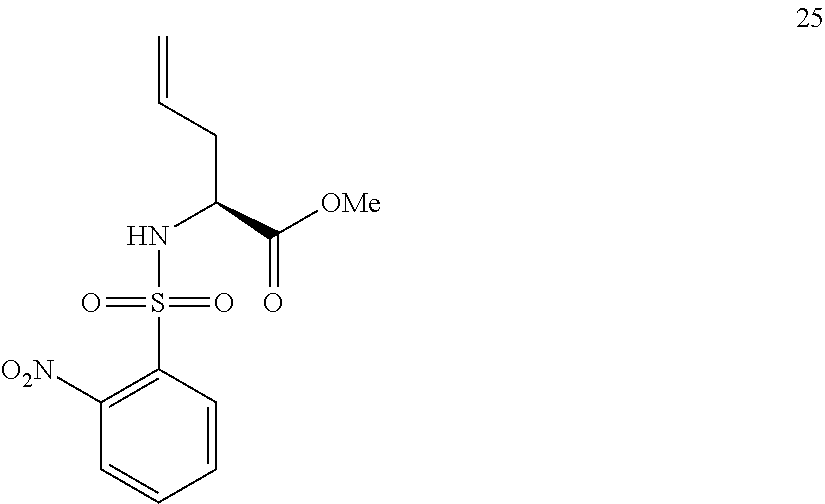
C1=CC=CC(S(NC(CC=C)C([OMe])=O)(=O)=O)=C1[O2N]
